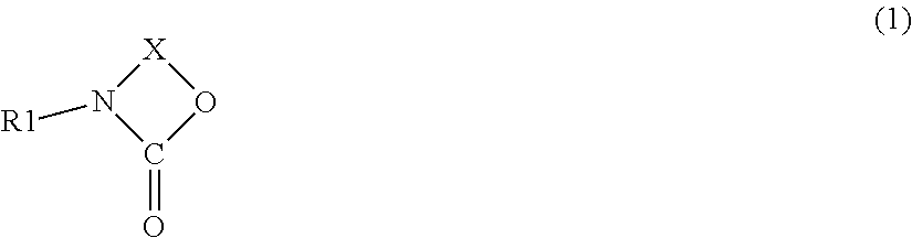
[X]1N([R1])C(=O)O1
